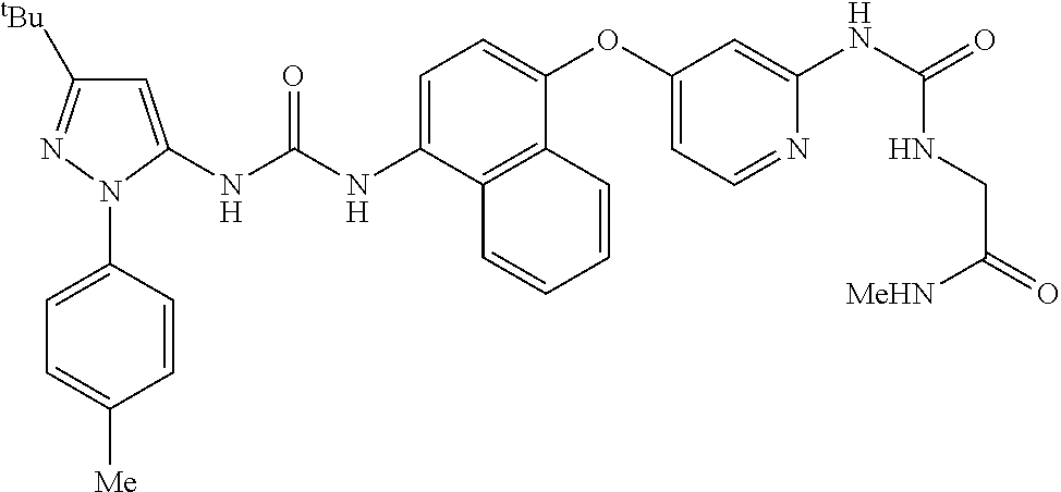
C1=C(NC(NC2=CC([tBu])=NN2C2=CC=C([Me])C=C2)=O)C2=C(C(OC3=CC=NC(NC(=O)NCC([MeHN])=O)=C3)=C1)C=CC=C2
